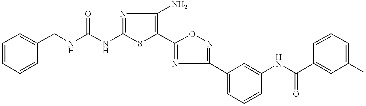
C1(NC(=O)NCC2=CC=CC=C2)=NC(N)=C(C2=NC(C3=CC=CC(NC(=O)C4=CC(C)=CC=C4)=C3)=NO2)S1
